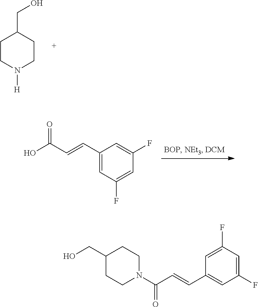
C1CN([H])CCC1CO.C1(C=CC(O)=O)=CC(F)=CC(F)=C1.C1(C=CC(N2CCC(CO)CC2)=O)=CC(F)=CC(F)=C1
